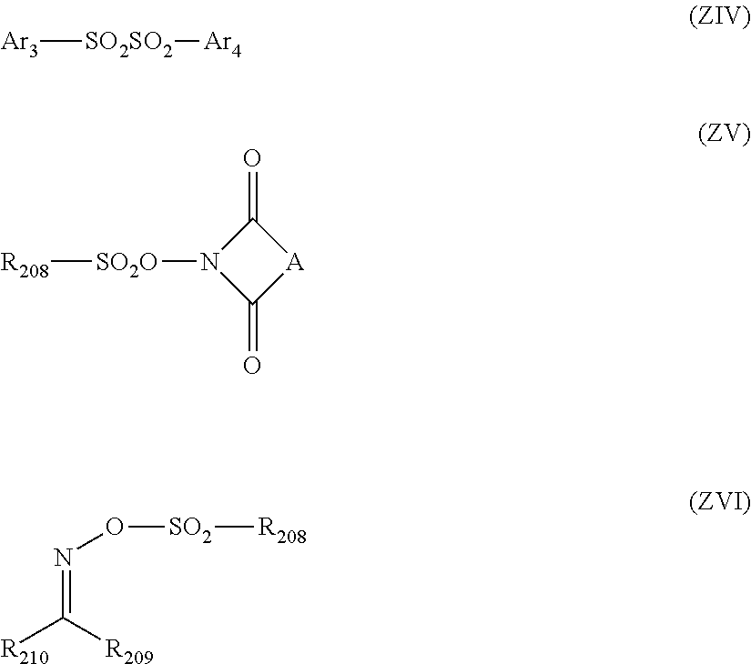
[Ar3][SO2SO2][Ar4].N1([SO2O][R208])C(=O)[A]C1=O.N(=C([R209])[R210])O[SO2][R208]
